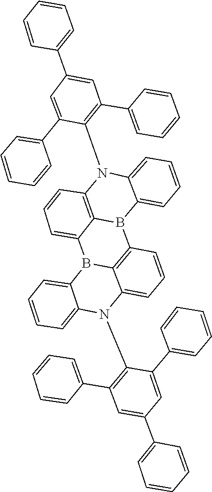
C1=CC=C2C(=C1)N(C1=C(C3=CC=CC=C3)C=C(C3=CC=CC=C3)C=C1C1=CC=CC=C1)C1=C3B2C2=C4B(C3=CC=C1)C1=CC=CC=C1N(C1=C(C3=CC=CC=C3)C=C(C3=CC=CC=C3)C=C1C1=CC=CC=C1)C4=CC=C2
